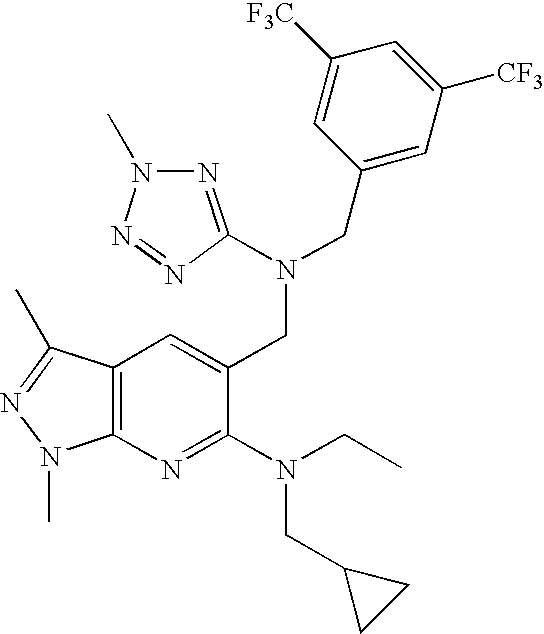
N1=C(N(CC2=CC3=C(N=C2N(CC2CC2)CC)N(C)N=C3C)CC2=CC([CF3])=CC([F3C])=C2)N=NN1C
